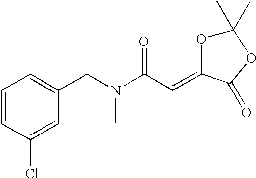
C1=CC(Cl)=CC(CN(C(C=C2C(=O)OC(C)(C)O2)=O)C)=C1
